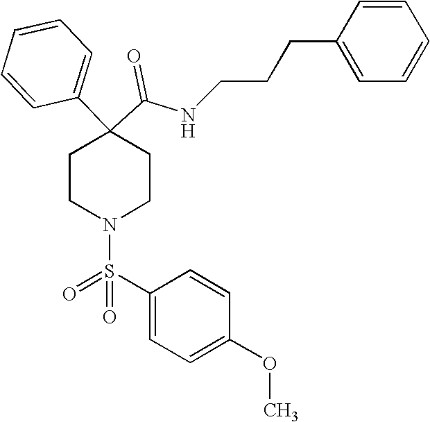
N(C(C1(C2=CC=CC=C2)CCN(S(=O)(C2=CC=C(OC)C=C2)=O)CC1)=O)CCCC1=CC=CC=C1
